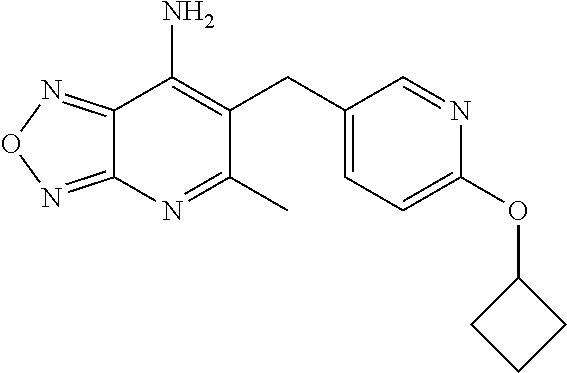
C12=NON=C1N=C(C)C(CC1=CC=C(OC3CCC3)N=C1)=C2N
